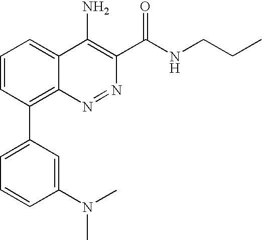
C1=CC(N(C)C)=CC(C2=C3N=NC(C(NCCC)=O)=C(N)C3=CC=C2)=C1
